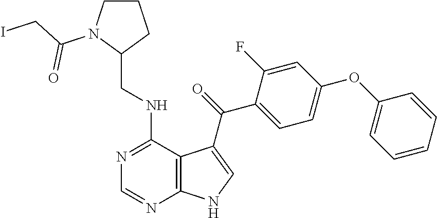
C1=CC=CC(OC2=CC=C(C(=O)C3=CNC4=C3C(NCC3CCCN3C(CI)=O)=NC=N4)C(F)=C2)=C1
